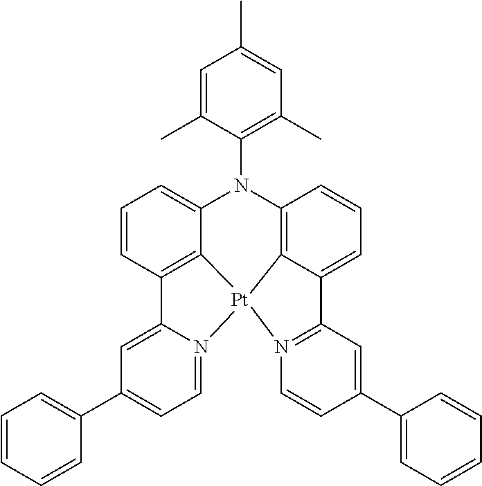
C1=CC2=C3C(=C1)N(C1=C(C)C=C(C)C=C1C)C1=C4C(=CC=C1)C1=N([Pt]34N3=CC=C(C4=CC=CC=C4)C=C23)C=CC(C2=CC=CC=C2)=C1
